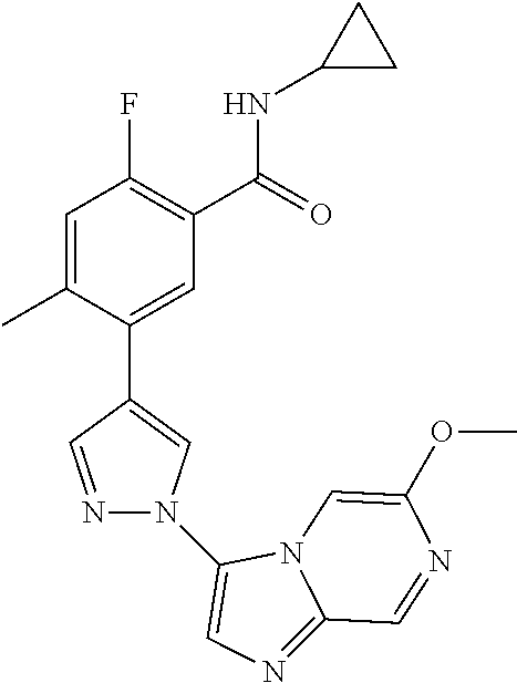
C1=C(C)C(C2=CN(C3=CN=C4N3C=C(OC)N=C4)N=C2)=CC(C(=O)NC2CC2)=C1F
